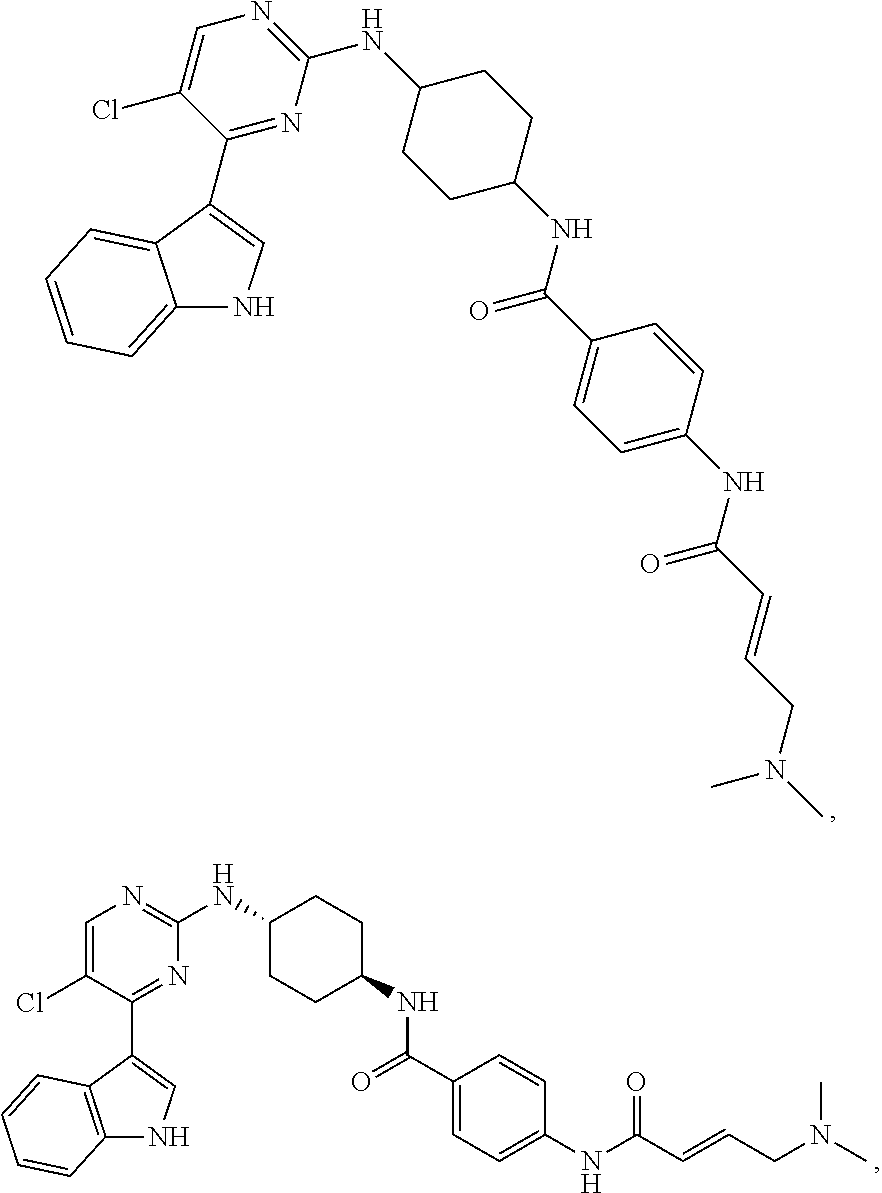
C12=CC=CC=C1C(C1=NC(NC3CCC(NC(C4=CC=C(NC(C=CCN(C)C)=O)C=C4)=O)CC3)=NC=C1Cl)=CN2.C12=C(C(C3=NC(NC4CCC(NC(C5=CC=C(NC(C=CCN(C)C)=O)C=C5)=O)CC4)=NC=C3Cl)=CN1)C=CC=C2
